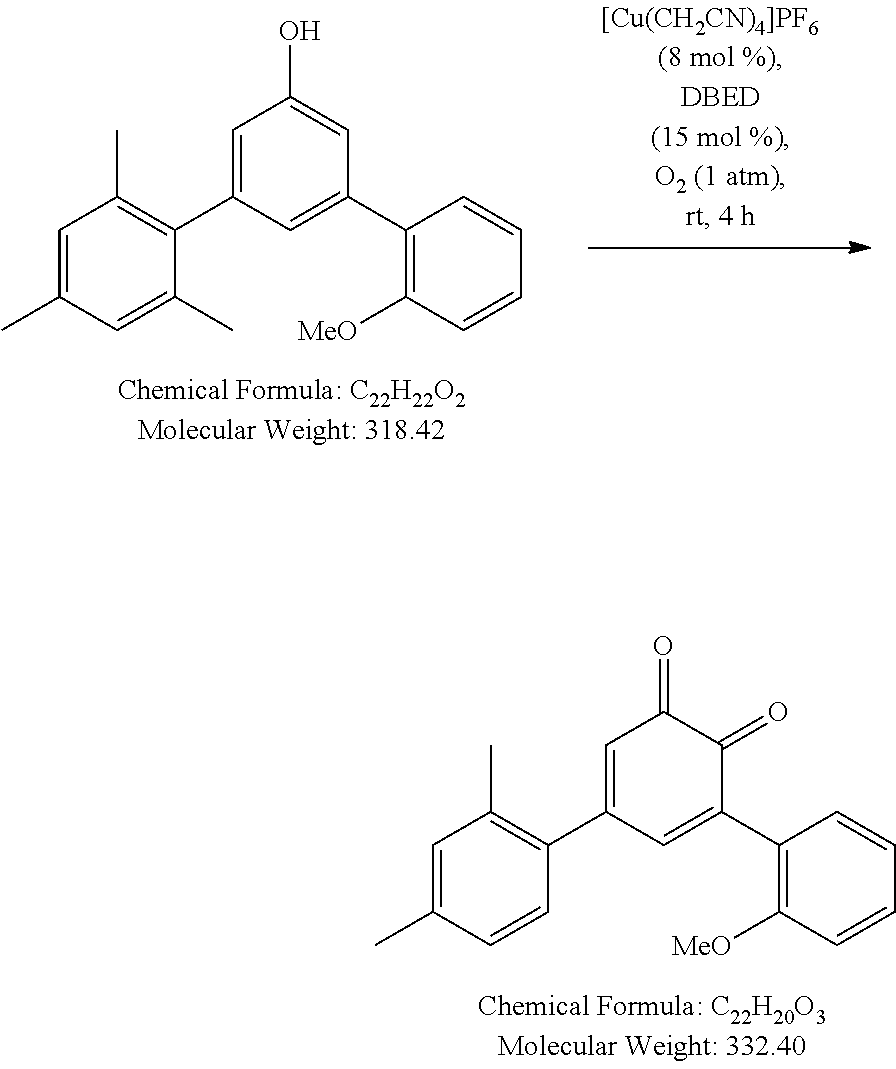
C1=C(C2=C(C)C=C(C)C=C2)C=C(C2=C([MeO])C=CC=C2)C(=O)C1=O.C1=C(C2=C(C)C=C(C)C=C2C)C=C(C2=C([MeO])C=CC=C2)C=C1O
